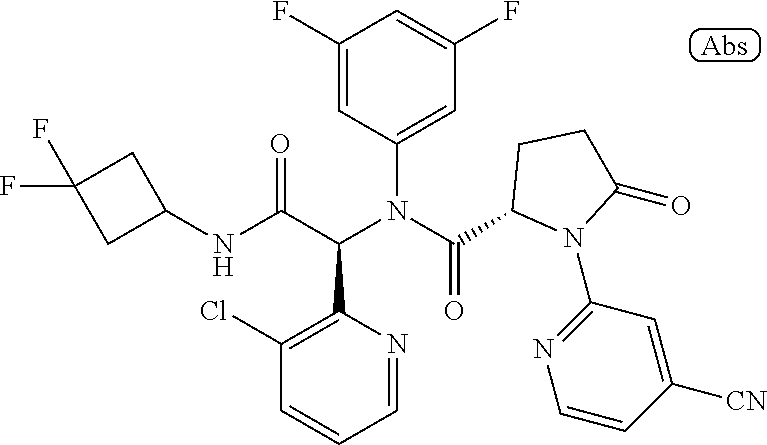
C1(F)=CC(N(C(C2N(C3=NC=CC([CN])=C3)C(=O)CC2)=O)C(C(NC2CC(F)(F)C2)=O)C2=C(Cl)C=CC=N2)=CC(F)=C1
